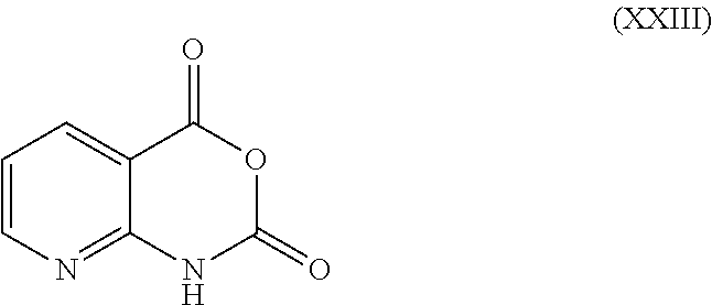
C1=CN=C2C(=C1)C(=O)OC(=O)N2
